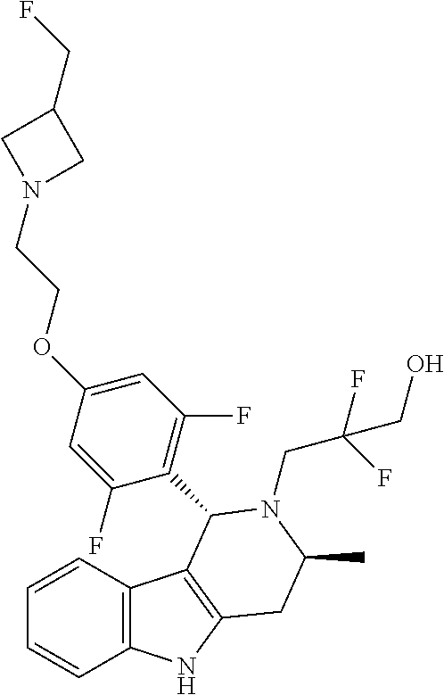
C1=CC2=C(C=C1)NC1=C2C(C2=C(F)C=C(OCCN3CC(CF)C3)C=C2F)N(CC(F)(F)CO)C(C)C1
